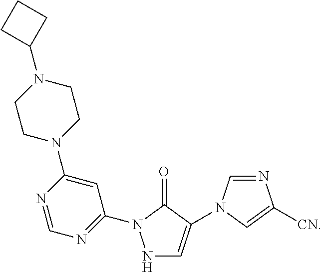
N1=C(N2NC=C(N3C=NC([CN])=C3)C2=O)C=C(N2CCN(C3CCC3)CC2)N=C1
